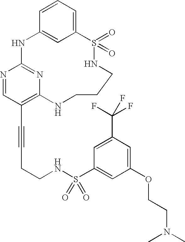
C1=CC=C2C=C1NC1=NC(=C(C#CCCNS(C3=CC(OCCN(C)C)=CC(C(F)(F)F)=C3)(=O)=O)C=N1)NCCCNS2(=O)=O
